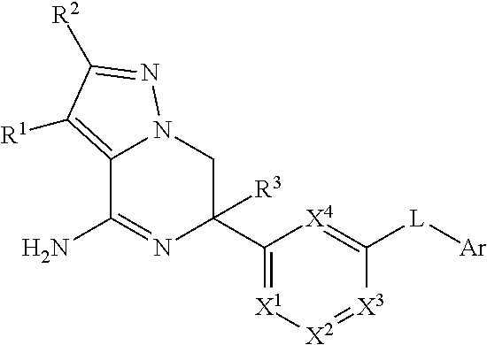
C12=C([R1])C([R2])=NN1CC(C1=[X1][X2]=[X3]C([L][Ar])=[X4]1)([R3])N=C2N
